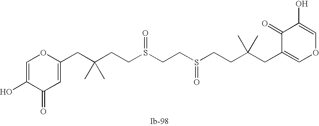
S(=O)(CCC(CC1=CC(=O)C(O)=CO1)(C)C)CCS(CCC(CC1=COC=C(O)C1=O)(C)C)=O
